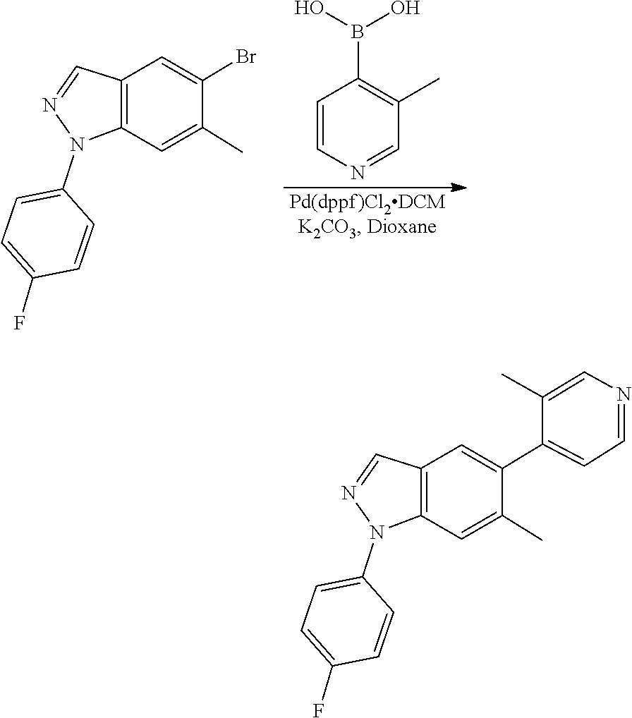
C1=C(F)C=CC(N2C3=C(C=N2)C=C(Br)C(C)=C3)=C1.C1=CN=CC(C)=C1B(O)O.C1=C(F)C=CC(N2C3=C(C=N2)C=C(C2=CC=NC=C2C)C(C)=C3)=C1
